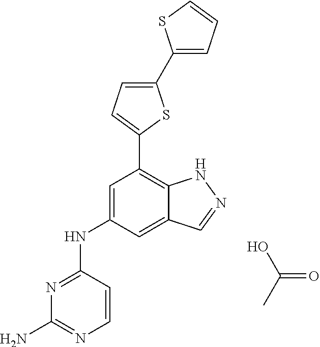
N1=C(NC2=CC(C3=CC=C(C4=CC=CS4)S3)=C3C(=C2)C=NN3)C=CN=C1N.OC(=O)C
